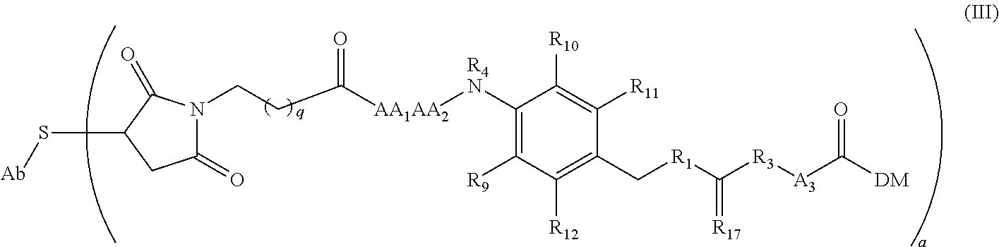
N1(CCC([AA1AA2][R4N]C2=C([R9])C([R12])=C(C[R1]C([R3][A3]C([DM])=O)=[R17])C([R11])=C2[R10])=O)C(=O)CC(S[Ab])C1=O.[q]
